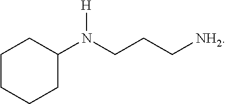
N([H])(CCC[NH2])C1CCCCC1
